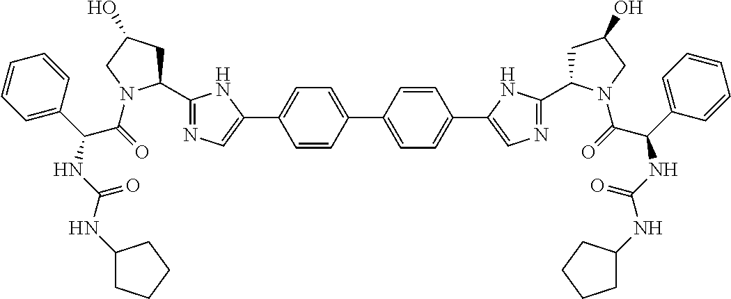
C1=CC(C2=CC=C(C3=CN=C(C4CC(O)CN4C(=O)C(C4=CC=CC=C4)NC(NC4CCCC4)=O)N3)C=C2)=CC=C1C1=CN=C(C2CC(O)CN2C(=O)C(C2=CC=CC=C2)NC(NC2CCCC2)=O)N1
